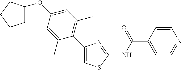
C1(C2=C(C)C=C(OC3CCCC3)C=C2C)=CSC(NC(C2=CC=NC=C2)=O)=N1
